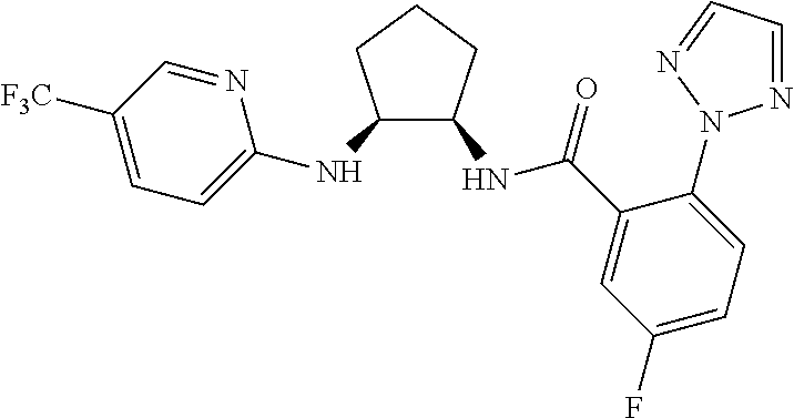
C1([F3C])=CC=C(NC2C(NC(C3=CC(F)=CC=C3N3N=CC=N3)=O)CCC2)N=C1
